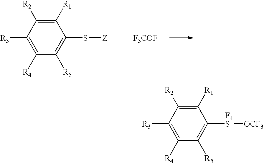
C1([R1])=C([R2])C([R3])=C([R4])C([R5])=C1S[Z].[F3COF].C1([R1])=C([R2])C([R3])=C([R4])C([R5])=C1[F4S][OCF3]
